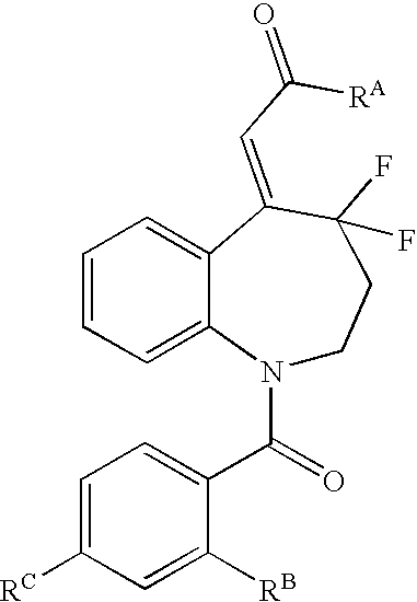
C1=C([RC])C=C([RB])C(C(=O)N2CCC(F)(F)C(=CC([RA])=O)C3=CC=CC=C23)=C1
